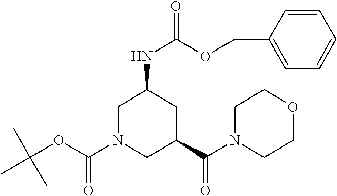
C1N(C(OC(C)(C)C)=O)CC(C(=O)N2CCOCC2)CC1NC(OCC1=CC=CC=C1)=O
